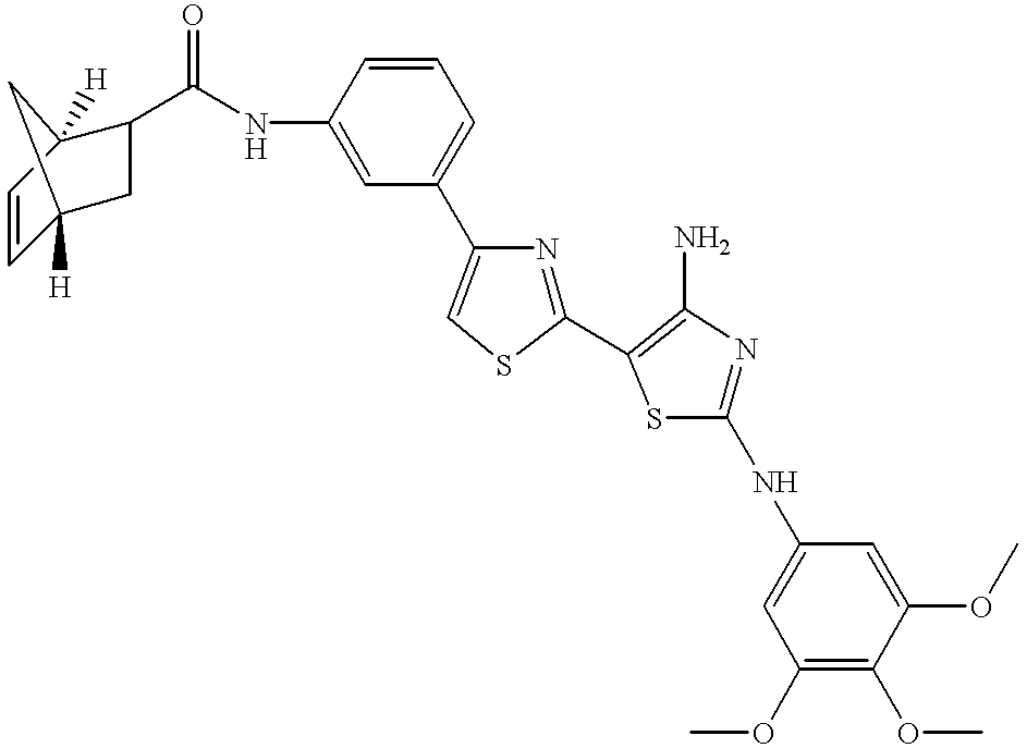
C1(OC)=C(OC)C(OC)=CC(NC2=NC(N)=C(C3=NC(C4=CC=CC(NC(=O)C5CC6([H])C=CC5([H])C6)=C4)=CS3)S2)=C1
